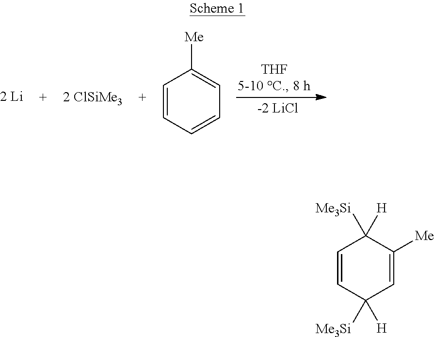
C1=CC=CC=C1[Me].C1=CC([H])([Me3Si])C=C([Me])C1([H])[Me3Si]
